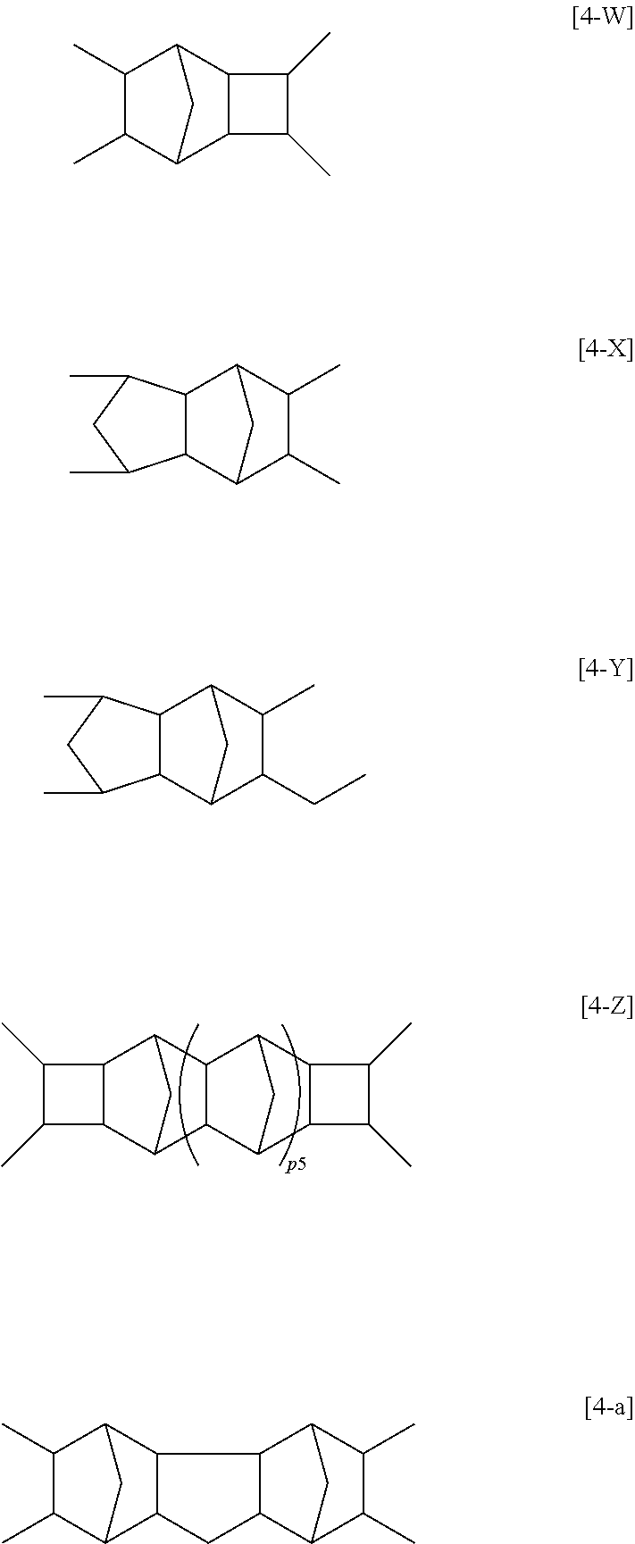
C12C3C(C(C1)C1C2C2C4C(C1C2)C(C)C4C)C(C)C3C.C12C3C(C)C(C)C(C1C(C)CC2C)C3.C1(C)C2C3C(C(C1C)C2)C(C)C3C.C12C3C(CC)C(C)C(C1C(C)CC2C)C3.C1(C)C2C3C(C(C1C)C2)C1C2C(C)C(C)C(C2)C1C3
